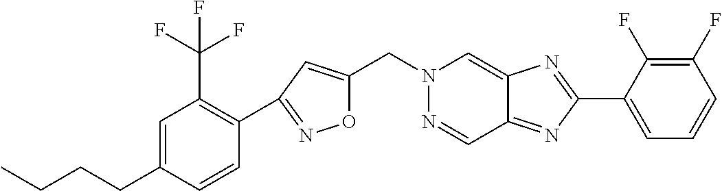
O1C(CN2N=CC3=NC(C4=CC=CC(F)=C4F)=NC3=C2)=CC(C2=C(C(F)(F)F)C=C(CCCC)C=C2)=N1
